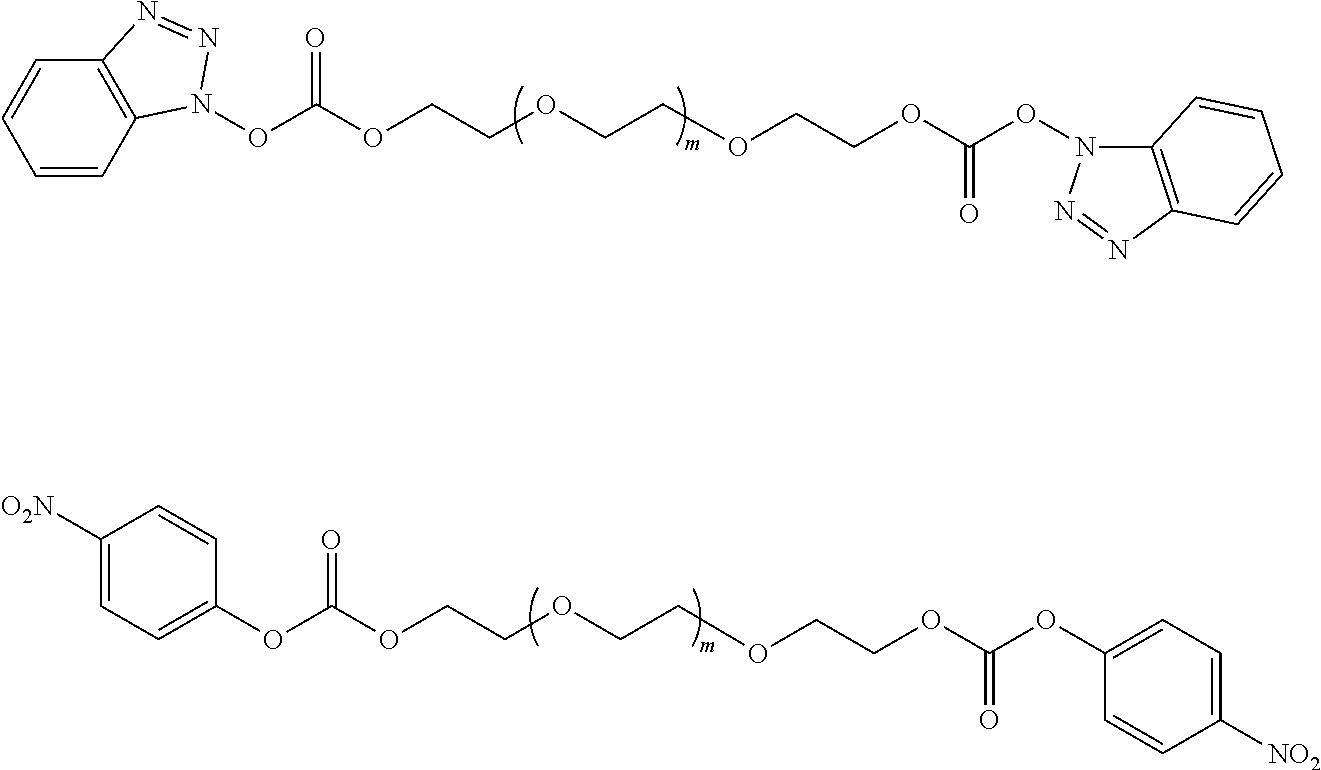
C1=CC2=C(C=C1)N=NN2OC(OCCOCCOCCOC(ON1C2=C(N=N1)C=CC=C2)=O)=O.C1([O2N])=CC=C(OC(OCCOCCOCCOC(=O)OC2=CC=C([NO2])C=C2)=O)C=C1
